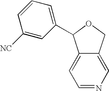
C12=CC=NC=C1COC2C1=CC=CC([NC])=C1
